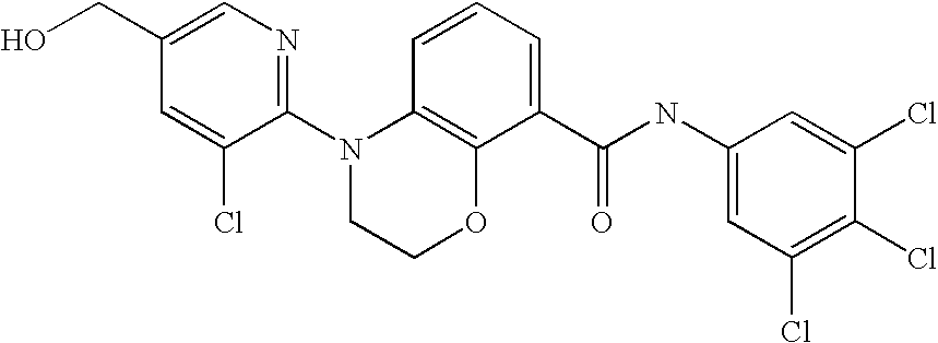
C1(N2CCOC3=C2C=CC=C3C(NC2=CC(Cl)=C(Cl)C(Cl)=C2)=O)=NC=C(CO)C=C1Cl
